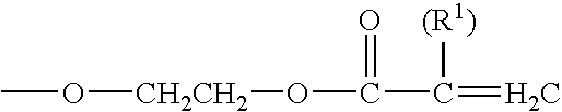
CO[CH2CH2]OC(=O)C([(R1)])=C
